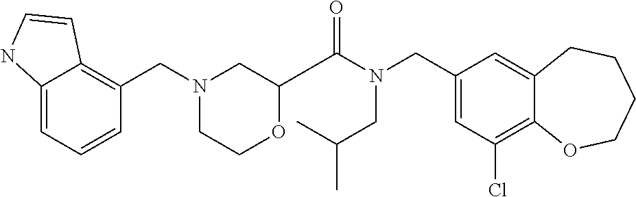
C1(CN(C(=O)C2OCCN(CC3=C4C(=CC=C3)NC=C4)C2)CC(C)C)=CC(Cl)=C2C(=C1)CCCCO2
